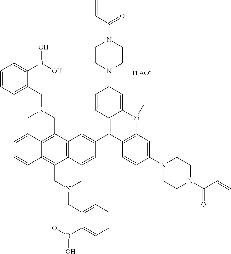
C1=CC2=C(CN(CC3=CC=CC=C3B(O)O)C)C3=C(C(CN(CC4=CC=CC=C4B(O)O)C)=C2C=C1)C=CC(C1=C2C(=CC(=[N+]4CCN(C(C=C)=O)CC4)C=C2)[Si](C)(C)C2=C1C=CC(N1CCN(C(C=C)=O)CC1)=C2)=C3.[TFAO-]
